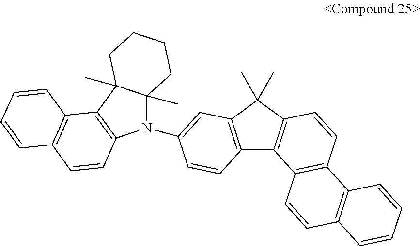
C12=C(C(C)(C)C3=C1C1=C(C=C3)C3=C(C=C1)C=CC=C3)C=C(N1C3(C)C(C)(C4=C1C=CC1=C4C=CC=C1)CCCC3)C=C2
